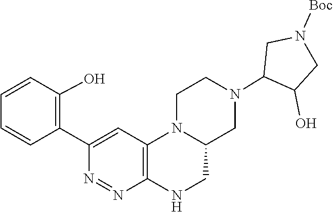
C1=CC(O)=C(C2=CC3=C(NCC4CN(C5C(O)CN([Boc])C5)CCN34)N=N2)C=C1
